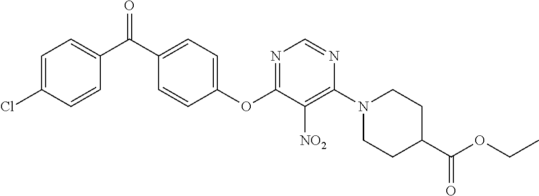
C1(OC2=NC=NC(N3CCC(C(OCC)=O)CC3)=C2[NO2])=CC=C(C(C2=CC=C(Cl)C=C2)=O)C=C1
